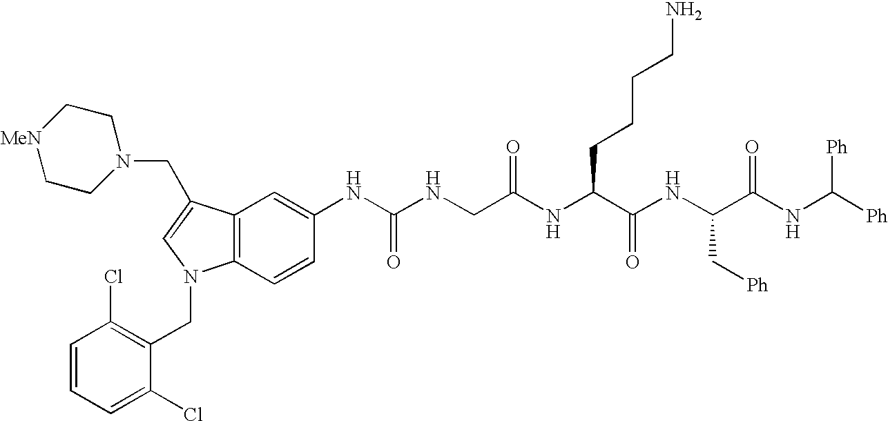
C12=C(C=CC(NC(NCC(NC(C(NC(C(NC([Ph])[Ph])=O)C[Ph])=O)CCCCN)=O)=O)=C1)N(CC1=C(Cl)C=CC=C1Cl)C=C2CN1CC[MeN]CC1
